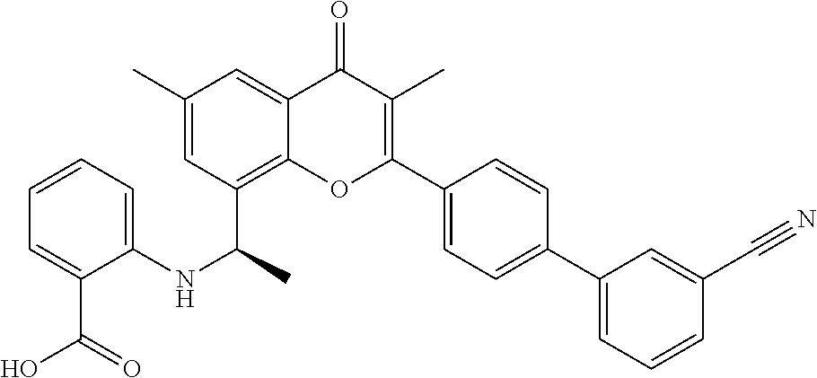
C1(C#N)=CC(C2=CC=C(C3=C(C)C(=O)C4=CC(C)=CC(C(C)NC5=CC=CC=C5C(=O)O)=C4O3)C=C2)=CC=C1
